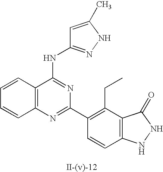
C12=C(N=C(C3=C(CC)C4=C(C=C3)NNC4=O)N=C1NC1=NNC(C)=C1)C=CC=C2
